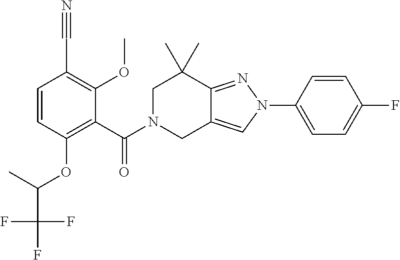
C1=CC(OC(C(F)(F)F)C)=C(C(N2CC3=CN(C4=CC=C(F)C=C4)N=C3C(C)(C)C2)=O)C(OC)=C1C#N
